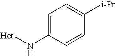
C1=C(N[Het])C=CC([i-Pr])=C1
